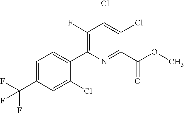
C1=C(C(F)(F)F)C=C(Cl)C(C2=C(F)C(Cl)=C(Cl)C(C(OC)=O)=N2)=C1
